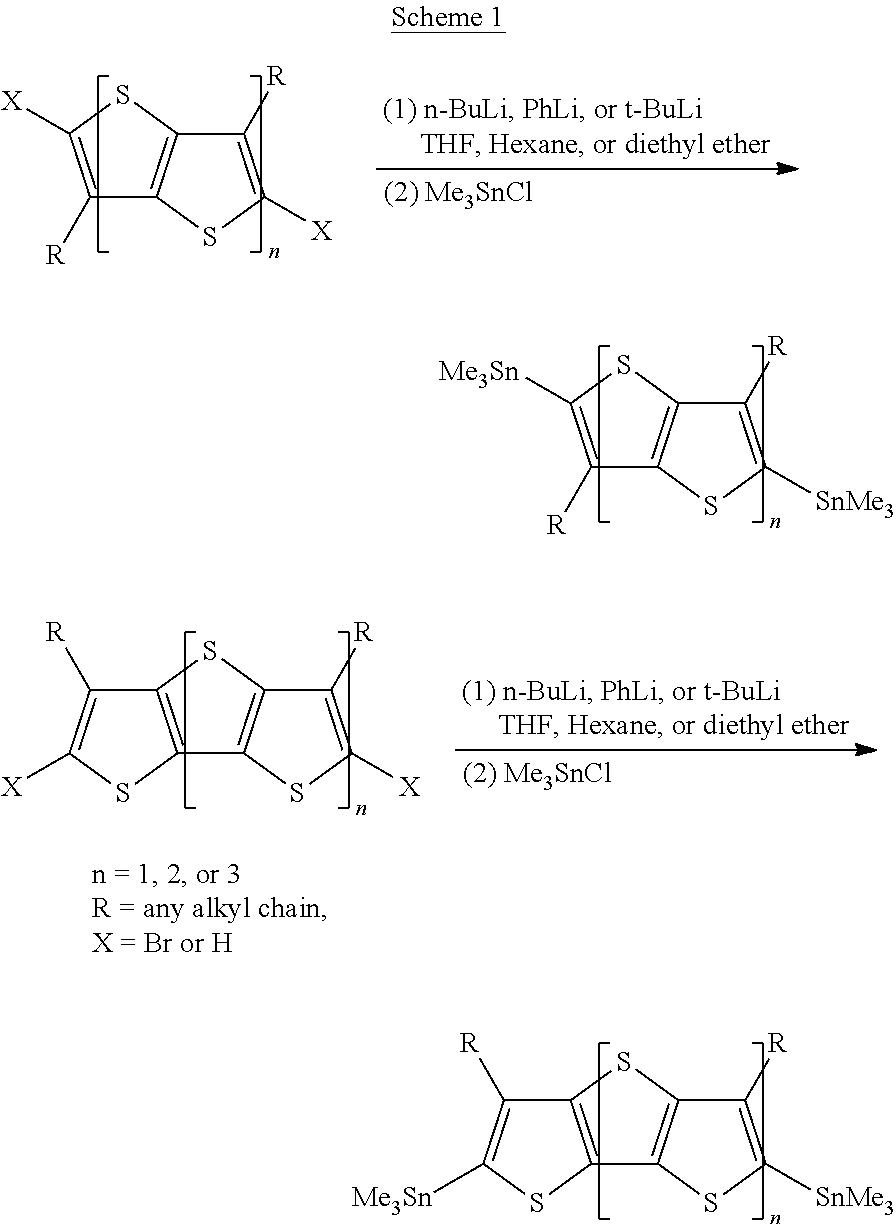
C1([R])=C([Me3Sn])SC2=C1SC([SnMe3])=C2[R].C12=C(SC3=C1SC([SnMe3])=C3[R])C([R])=C([Me3Sn])S2.C1([R])=C([X])SC2=C1SC([X])=C2[R].C12=C(SC3=C1SC([X])=C3[R])C([R])=C([X])S2
